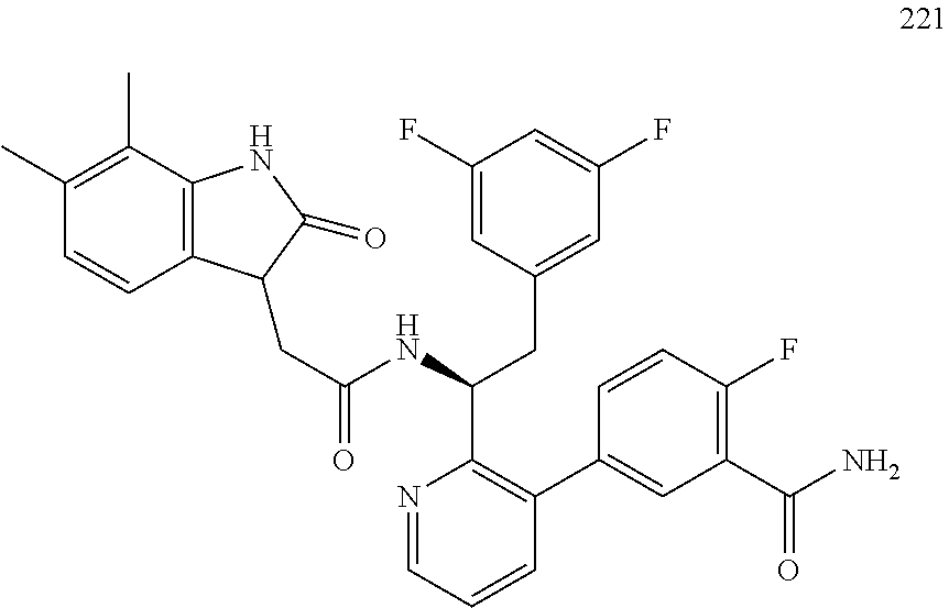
C1(F)=CC(CC(C2=C(C3=CC(C(=O)N)=C(F)C=C3)C=CC=N2)NC(CC2C3=C(NC2=O)C(C)=C(C)C=C3)=O)=CC(F)=C1
